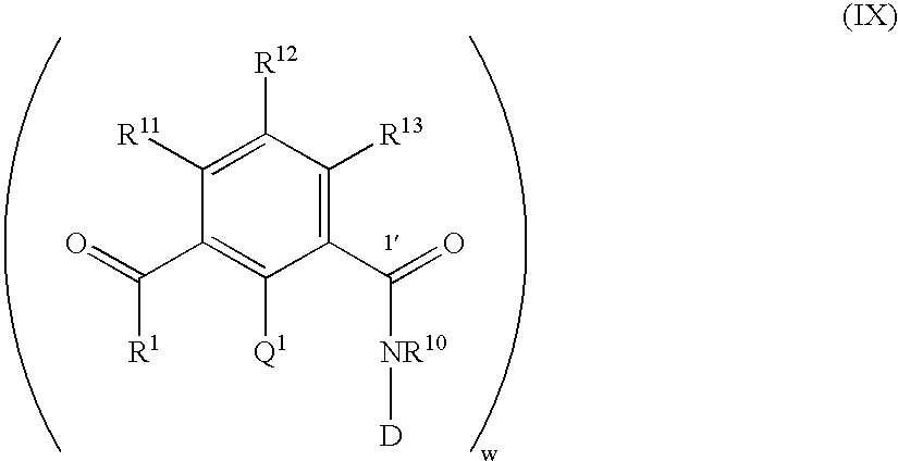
C1(C(=O)[NR10][D])=C([R13])C([R12])=C([R11])C(C(=O)[R1])=C1[Q1]
